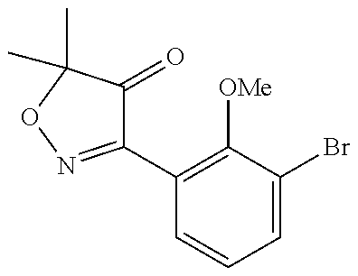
C1(C2=C([OMe])C(Br)=CC=C2)=NOC(C)(C)C1=O
